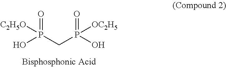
OP(CP(O)(=O)[OC2H5])(=O)[C2H5O]
